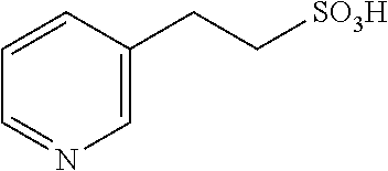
C1=CC=NC=C1CC[SO3H]
